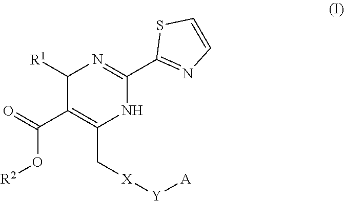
C1([R1])C(C(O[R2])=O)=C(C[X][Y][A])NC(C2=NC=CS2)=N1
